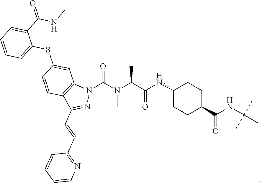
CN(C(C(=O)NC1CCC(C(NC(C)(C)C)=O)CC1)C)C(N1N=C(C=CC2=NC=CC=C2)C2=C1C=C(SC1=CC=CC=C1C(NC)=O)C=C2)=O
